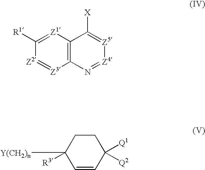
C1([R1])=[Z1]C2=C([Z3]=[Z2]1)N=[Z4][Z5]=C2[X].C1CC([Y(CH2)n])([R3])C=CC1([Q1])[Q2]
